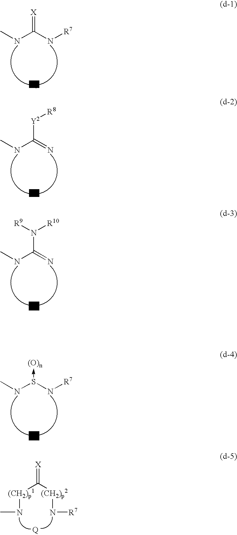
CNC(N[R7])=[X].CNC(=N)[Y2][R8].CNC(=N)N([R10])[R9].CNS(N[R7])->[(O)n].[(CH2)p1](C([(CH2)p2]N[R7])=[X])NC
